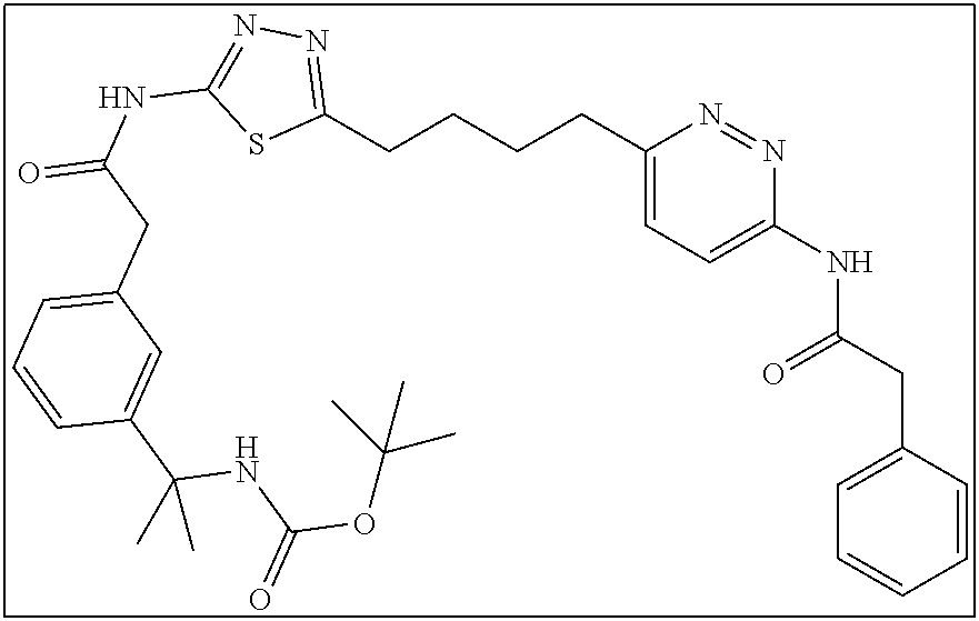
C1(CCCCC2=NN=C(NC(=O)CC3=CC=CC(C(NC(=O)OC(C)(C)C)(C)C)=C3)S2)=CC=C(NC(CC2=CC=CC=C2)=O)N=N1
